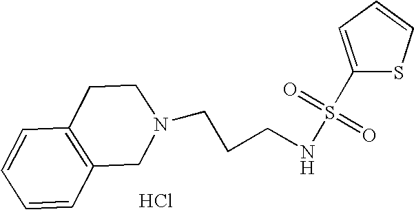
C(CCNS(C1=CC=CS1)(=O)=O)N1CC2=C(C=CC=C2)CC1.Cl
